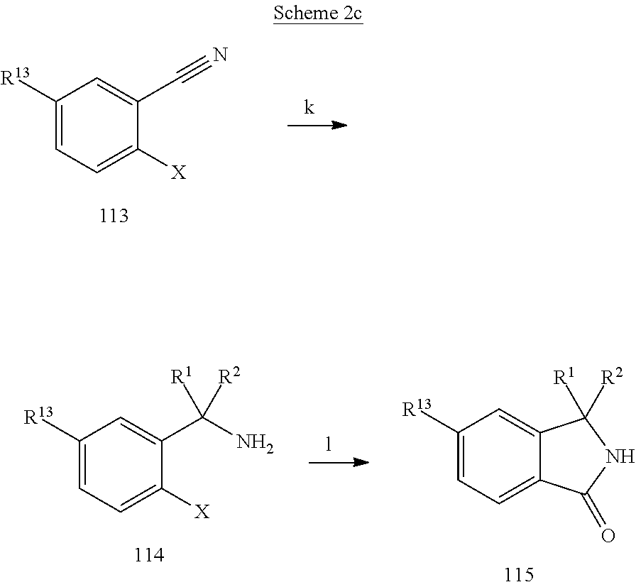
C1([R13])=CC=C([X])C(C#N)=C1.C1([R13])=CC=C2C(=C1)C([R2])([R1])NC2=O.C1([R13])=CC=C([X])C(C(N)([R2])[R1])=C1
